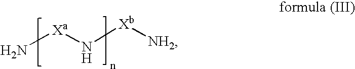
[Xa](N[Xb][NH2])N
